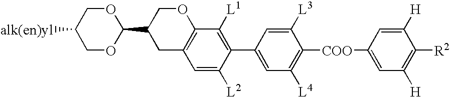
C1OC(C2CC3=C(OC2)C([L1])=C(C2=CC([L4])=C([COO]C4=CC([H])=C([R2])C([H])=C4)C([L3])=C2)C([L2])=C3)OCC1[alk(en)yl]
